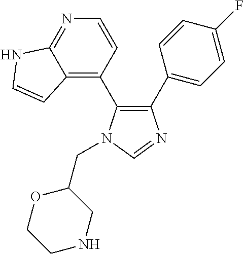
C1(C2=CC=C(F)C=C2)=C(C2=C3C(=NC=C2)NC=C3)N(CC2OCCNC2)C=N1
